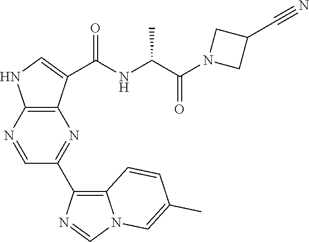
C1=NC2=C(N=C1C1=C3N(C=N1)C=C(C)C=C3)C(C(NC(C(N1CC(C#N)C1)=O)C)=O)=CN2
